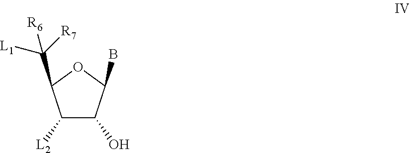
C1([L2])C(O)C(B)OC1C([L1])([R7])[R6]
